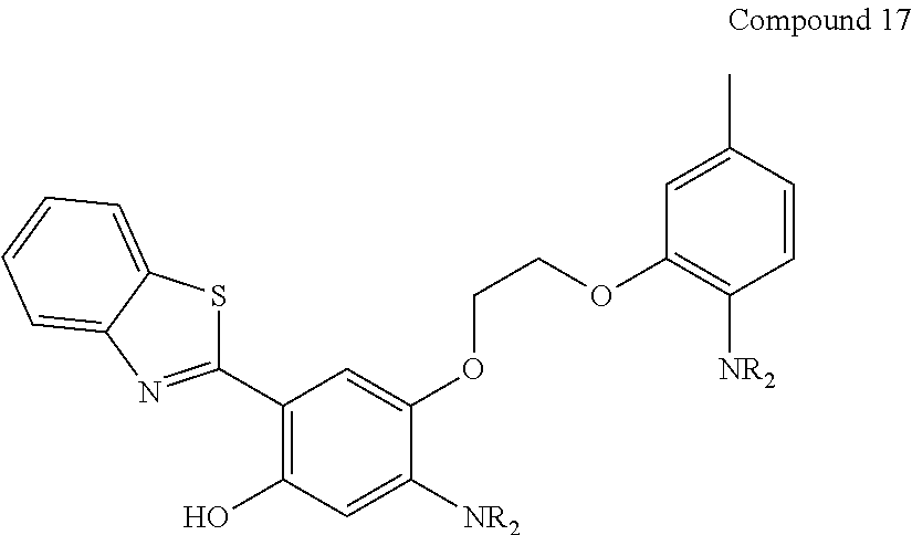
C1(C2=C(O)C=C([NR2])C(OCCOC3=C([NR2])C=CC(C)=C3)=C2)=NC2=CC=CC=C2S1
